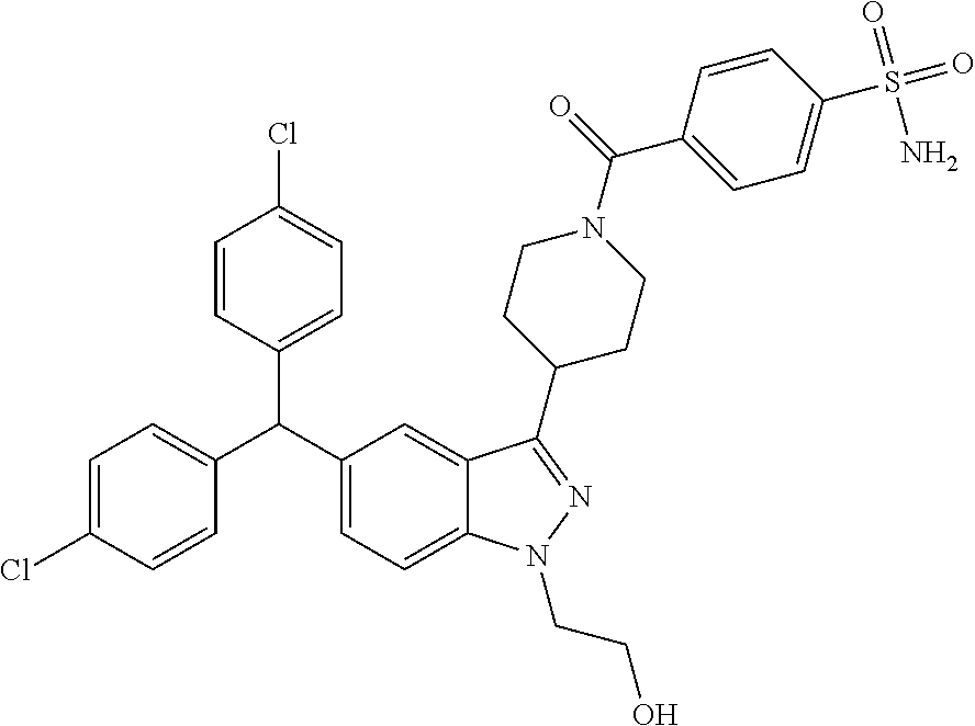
C1=C(Cl)C=CC(C(C2=CC=C3C(=C2)C(C2CCN(C(=O)C4=CC=C(S(N)(=O)=O)C=C4)CC2)=NN3CCO)C2=CC=C(Cl)C=C2)=C1
